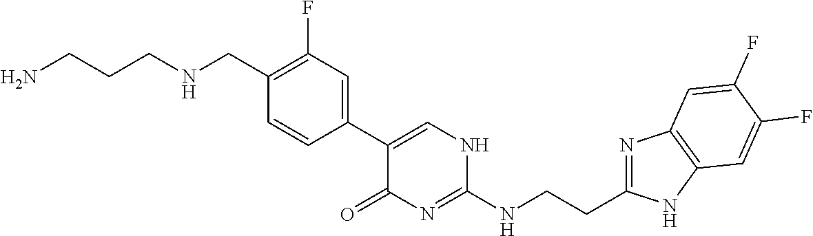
C1(CNCCCN)=C(F)C=C(C2=CNC(NCCC3=NC4=C(N3)C=C(F)C(F)=C4)=NC2=O)C=C1
